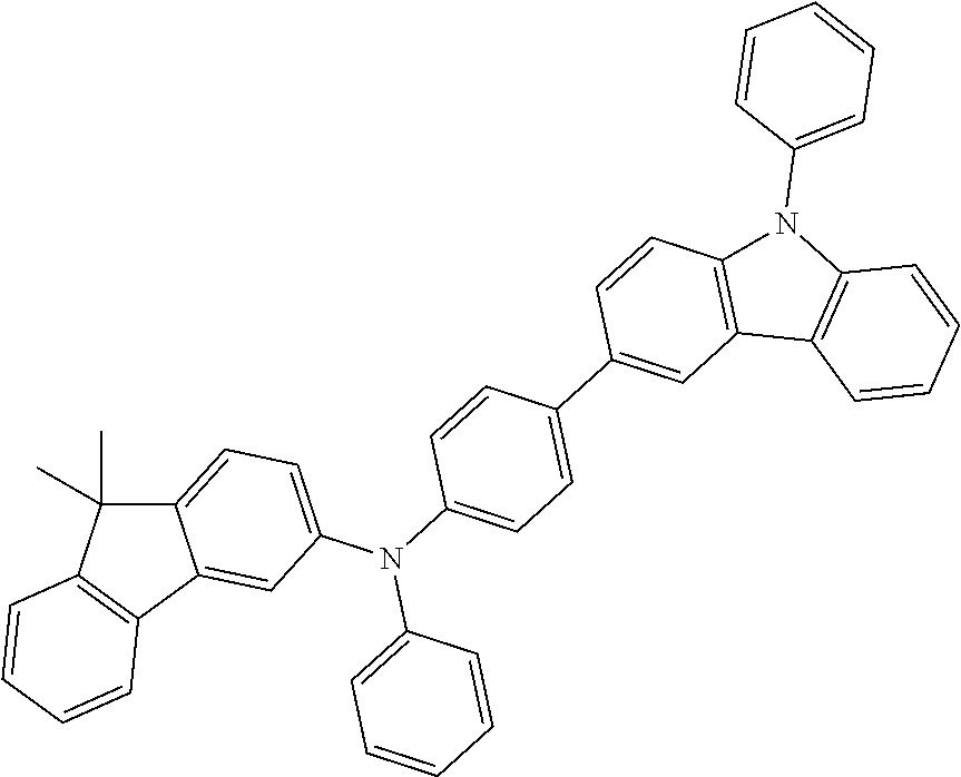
N(C1=CC=C(C2=CC3=C(C=C2)N(C2=CC=CC=C2)C2=C3C=CC=C2)C=C1)(C1=CC=CC=C1)C1=CC=C2C(C)(C)C3=C(C2=C1)C=CC=C3
